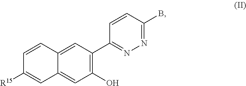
C1=CC2=CC(C3=NN=C(B)C=C3)=C(O)C=C2C=C1[R15]
